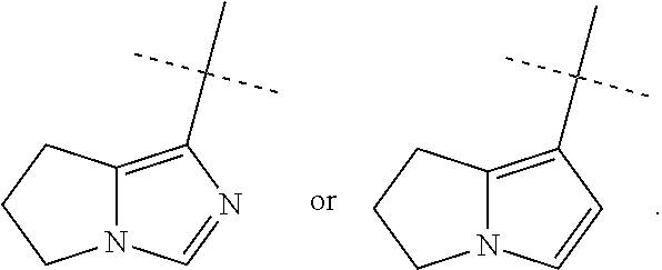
C12=C(C(C)(C)C)N=CN1CCC2.C12=C(C(C)(C)C)C=CN1CCC2
